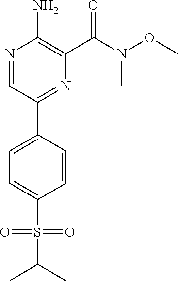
N1=CC(C2=CC=C(S(C(C)C)(=O)=O)C=C2)=NC(C(N(OC)C)=O)=C1N
